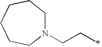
N1(CCC)CCCCCC1
